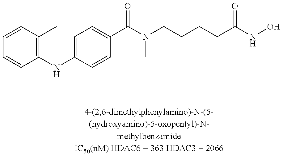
C1=CC(C)=C(NC2=CC=C(C(N(CCCCC(NO)=O)C)=O)C=C2)C(C)=C1
